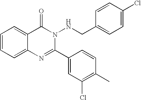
C1=CC=C2C(=C1)C(=O)N(NCC1=CC=C(Cl)C=C1)C(C1=CC(Cl)=C(C)C=C1)=N2
